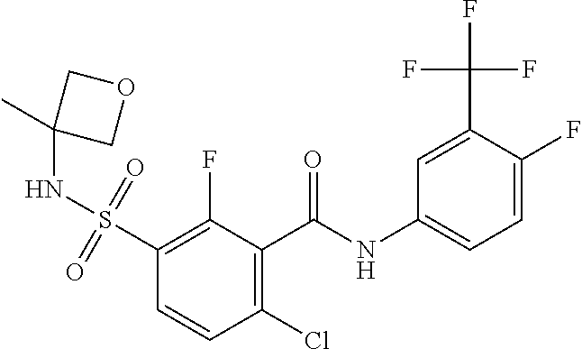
C1(C(NC2=CC=C(F)C(C(F)(F)F)=C2)=O)=C(Cl)C=CC(S(=O)(=O)NC2(C)COC2)=C1F
